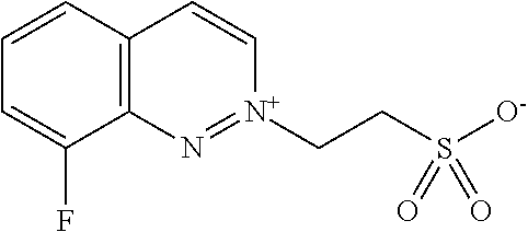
C12=C(C=CC=C1F)C=C[N+](CCS([O-])(=O)=O)=N2
